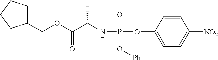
C1=CC(OP(=O)(O[Ph])NC(C(OCC2CCCC2)=O)C)=CC=C1[NO2]
